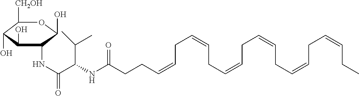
C1([CH2OH])C(O)C(O)C(NC(=O)C(NC(CCC=CCC=CCC=CCC=CCC=CCC=CCC)=O)C(C)C)C(O)O1
